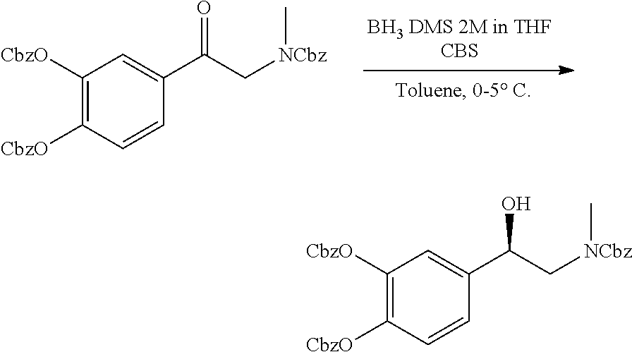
C1([CbzO])=C([CbzO])C=CC(C(C[NCbz]C)=O)=C1.C1([CbzO])=C([CbzO])C=CC(C(C[NCbz]C)O)=C1
